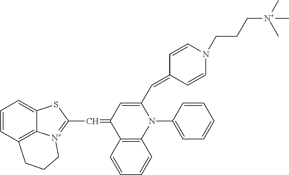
C1=CC2=C3C(=C1)SC(C=C1C4=C(N(C5=CC=CC=C5)C(C=C5C=CN(CCC[N+](C)(C)C)C=C5)=C1)C=CC=C4)=[N+]3CCC2
